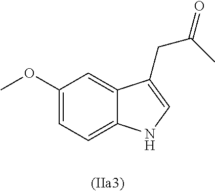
COC1=CC=C2C(=C1)C(CC(C)=O)=CN2
